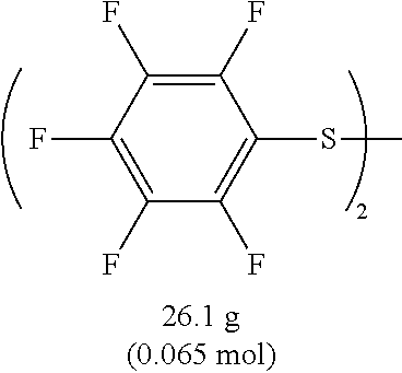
C1(F)=C(F)C(F)=C(F)C(F)=C1SC
